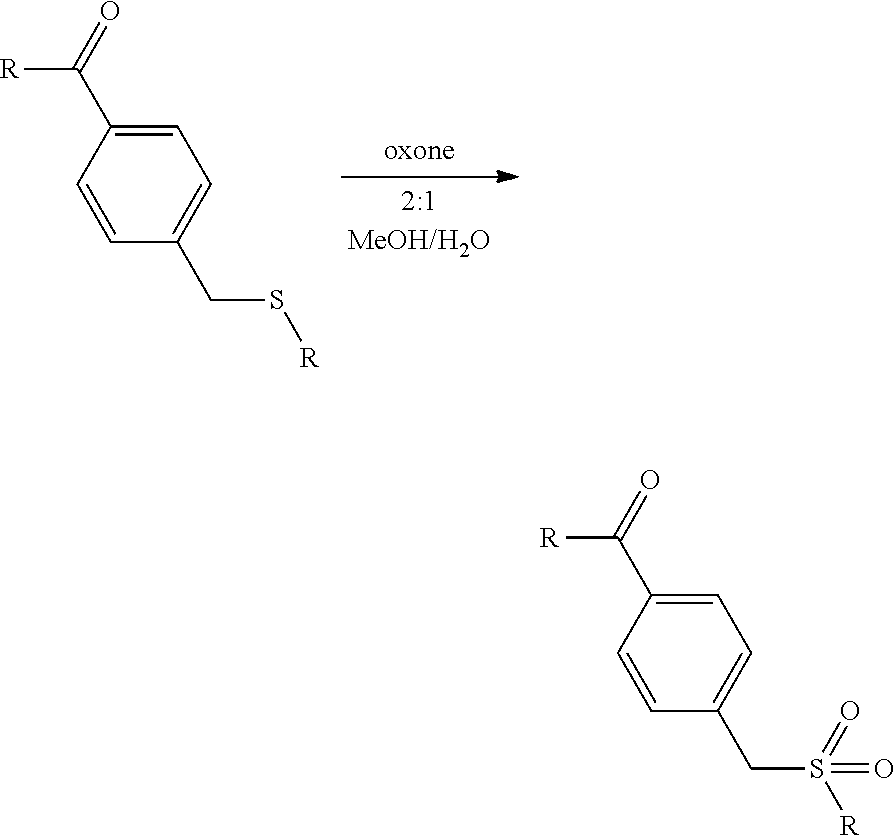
C1=C(C(=O)[R])C=CC(CS([R])(=O)=O)=C1.C1=C(C(=O)[R])C=CC(CS[R])=C1
